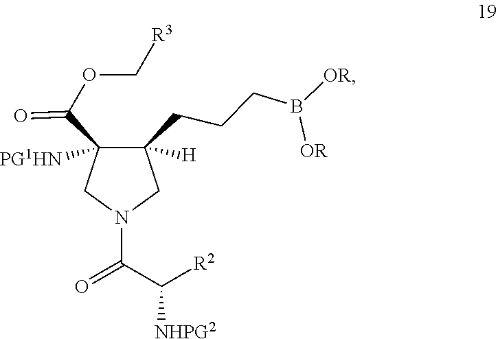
B(CCCC1([H])C(C(=O)OC[R3])([PG1HN])CN(C(=O)C([R2])[NHPG2])C1)([OR])[OR]
